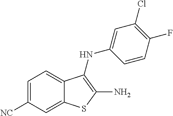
C1=C2C(=CC=C1[NC])C(NC1=CC(Cl)=C(F)C=C1)=C(N)S2
